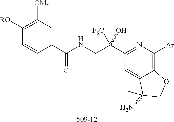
C1(C(CNC(C2=CC([OMe])=C([RO])C=C2)=O)(O)[F3C])=NC([Ar])=C2C(=C1)C(N)(C)CO2.[509-12]
